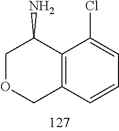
C1OCC2=C(C1N)C(Cl)=CC=C2
